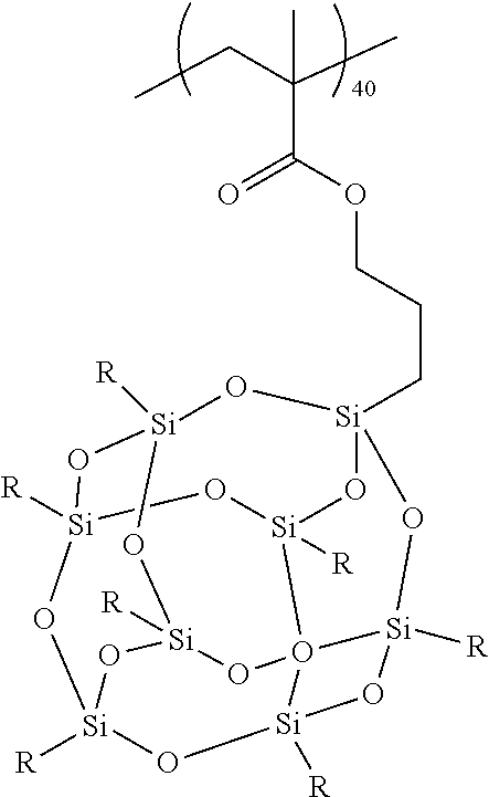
C([Si]12O[Si]3([R])O45[Si]([R])(O1)O[Si]4([R])O[Si]1([R])O[Si]([R])(O3)O[Si]([R])(O[Si]([R])(O5)O1)O2)CCOC(=O)C(C)(CC)C
